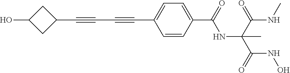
C1(C#CC#CC2=CC=C(C(=O)NC(C(NC)=O)(C(=O)NO)C)C=C2)CC(O)C1
